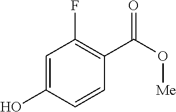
C1=C(O)C=CC(C(O[Me])=O)=C1F
